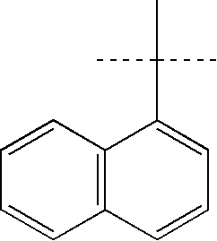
C12=C(C=CC=C1C(C)(C)C)C=CC=C2
